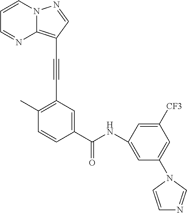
C1=CN2C(=C(C#CC3=C(C)C=CC(C(NC4=CC(N5C=NC=C5)=CC([CF3])=C4)=O)=C3)C=N2)N=C1
